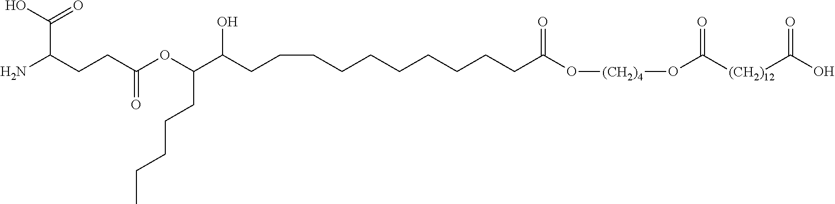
NC(CCC(OC(C(CCCCCCCCCCC(O[(CH2)4]OC([(CH2)12]C(=O)O)=O)=O)O)CCCCC)=O)C(O)=O
